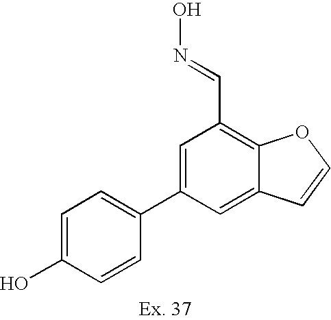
C1=C(O)C=CC(C2=CC(C=NO)=C3C(=C2)C=CO3)=C1
